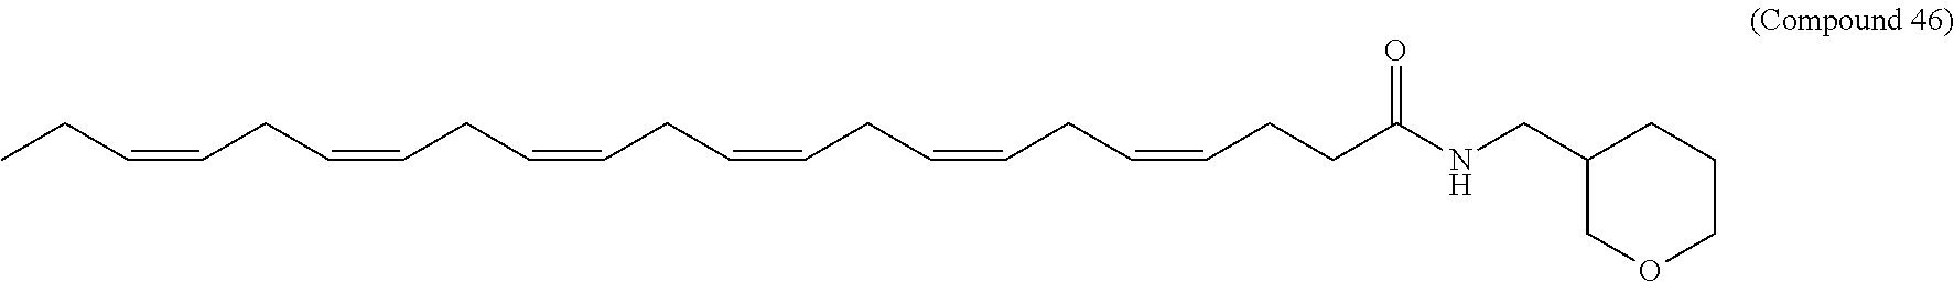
CCC=CCC=CCC=CCC=CCC=CCC=CCCC(NCC1COCCC1)=O
